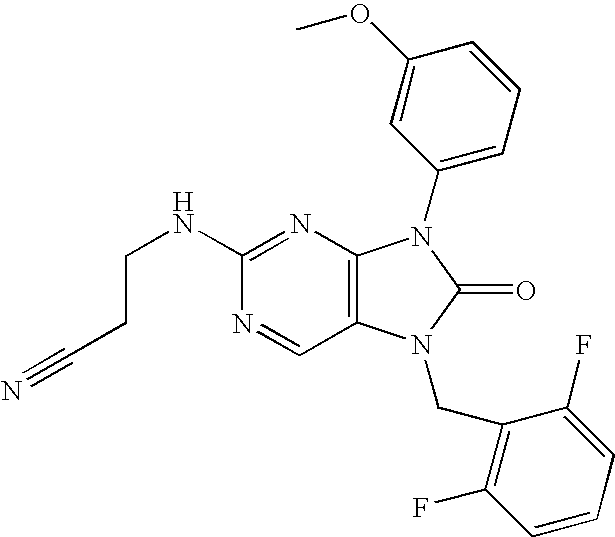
N1=CC2=C(N=C1NCCC#N)N(C1=CC=CC(OC)=C1)C(=O)N2CC1=C(F)C=CC=C1F
